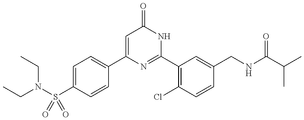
C1(C2=CC=C(S(N(CC)CC)(=O)=O)C=C2)=CC(=O)NC(C2=C(Cl)C=CC(CNC(C(C)C)=O)=C2)=N1
